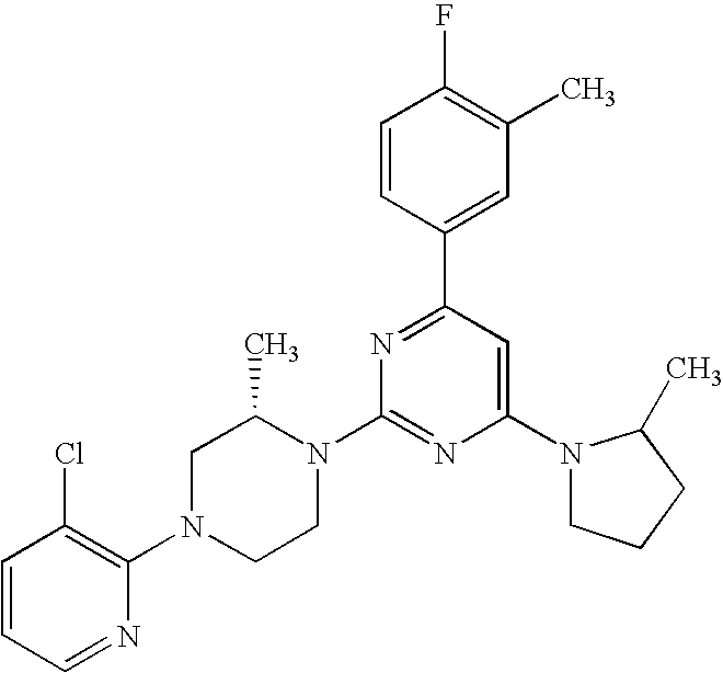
C1=CC=NC(N2CCN(C3=NC(N4CCCC4C)=CC(C4=CC(C)=C(F)C=C4)=N3)C(C)C2)=C1Cl
